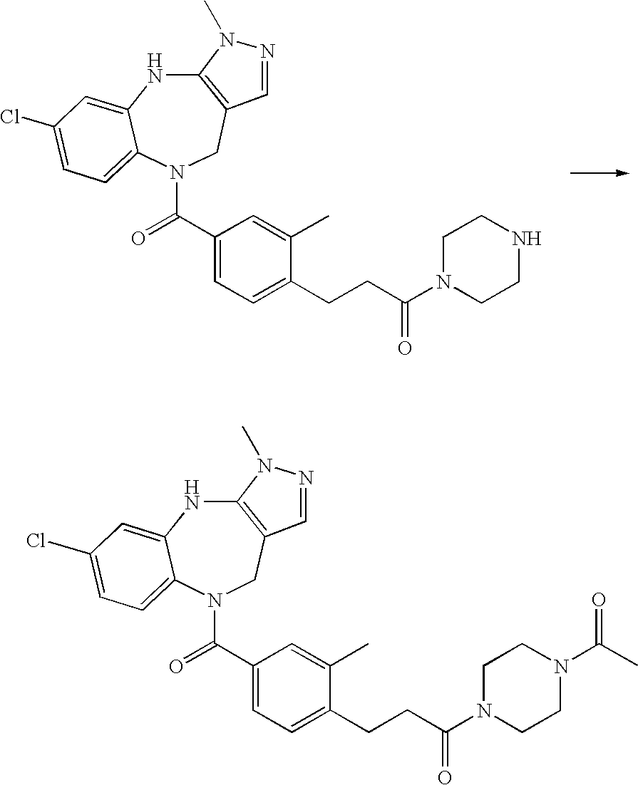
C12=C(CN(C(=O)C3=CC=C(CCC(N4CCNCC4)=O)C(C)=C3)C3=CC=C(Cl)C=C3N1)C=NN2C.C12=C(CN(C(=O)C3=CC=C(CCC(N4CCN(C(C)=O)CC4)=O)C(C)=C3)C3=CC=C(Cl)C=C3N1)C=NN2C
